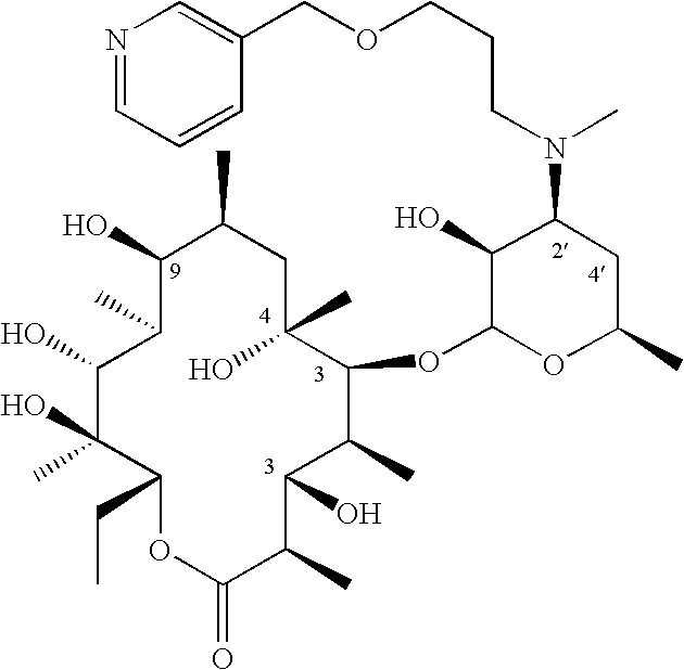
C1(O)C(C)C(O)C(O)(C)C(CC)OC(=O)C(C)C(O)C(C)C(OC2OC(C)CC(N(C)CCCOCC3=CN=CC=C3)C2O)C(C)(O)CC1C
